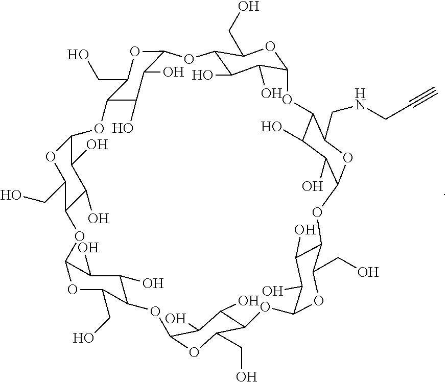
O1C(CO)C2C(O)C(O)C1OC1C(CO)OC(C(O)C1O)OC1C(CO)OC(C(O)C1O)OC1C(CNCC#C)OC(C(O)C1O)OC1C(CO)OC(C(O)C1O)OC1C(CO)OC(C(O)C1O)OC1C(CO)OC(C(O)C1O)O2
